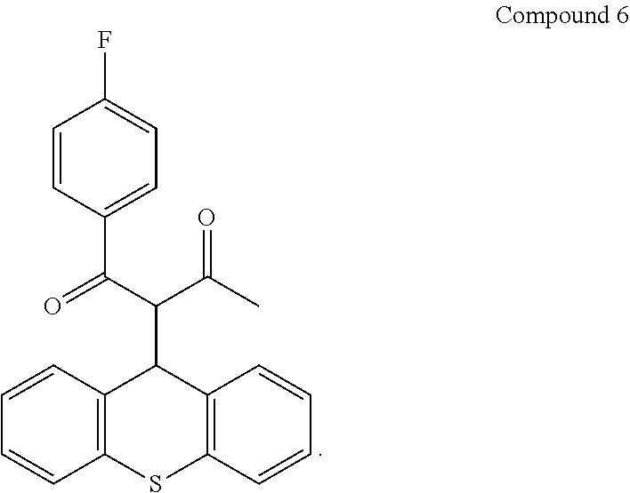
C1=CC(C(=O)C(C(C)=O)C2C3=C(SC4=C2C=CC=C4)C=CC=C3)=CC=C1F
